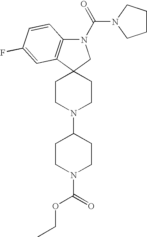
N1(C(N2CCCC2)=O)C2=C(C3(C1)CCN(C1CCN(C(OCC)=O)CC1)CC3)C=C(F)C=C2
